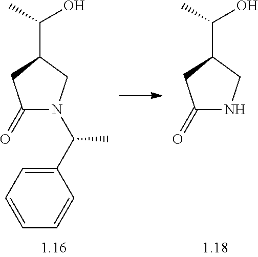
C1(=O)N(C(C2=CC=CC=C2)C)CC(C(C)O)C1.C1(=O)NCC(C(C)O)C1
